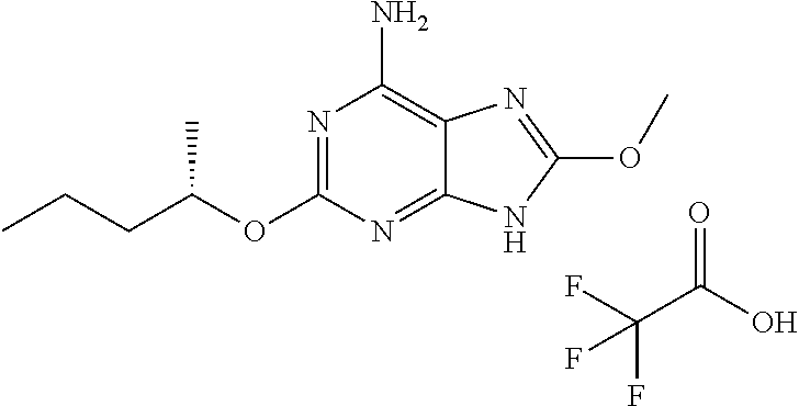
N1=C(OC(CCC)C)N=C2C(=C1N)N=C(OC)N2.FC(C(O)=O)(F)F
